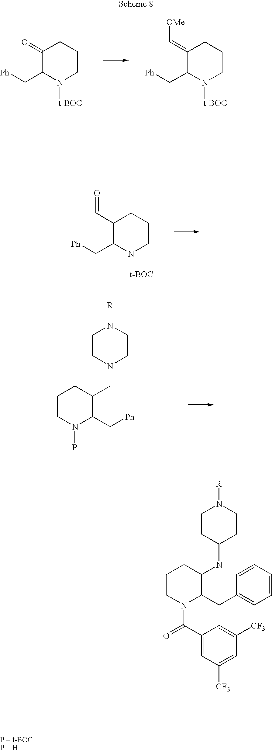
[Ph]CC1N([t-BOC])CCCC1C=O.C(C1N(P)CCCC1CN1CCN([R])CC1)[Ph].[Ph]CC1N([t-BOC])CCCC1=O.[Ph]CC1N([t-BOC])CCCC1=C[OMe].C1=CC=CC(CC2N(C(C3=CC([CF3])=CC([CF3])=C3)=O)CCCC2NC2CCN([R])CC2)=C1
